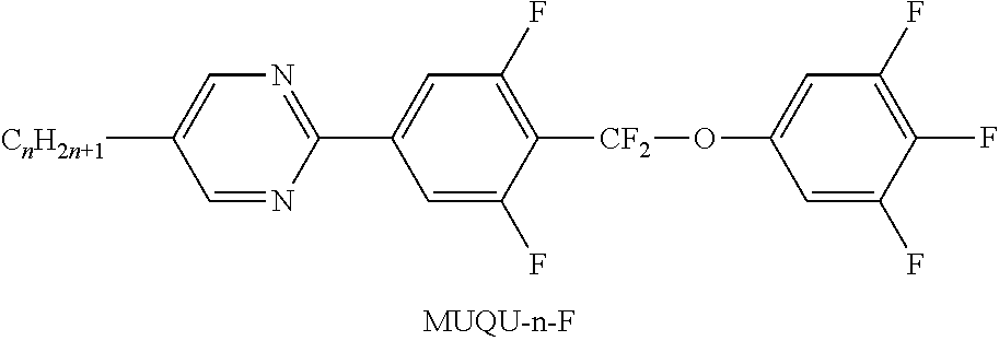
C1(F)=C([CF2]OC2=CC(F)=C(F)C(F)=C2)C(F)=CC(C2=NC=C([CnH2n+1])C=N2)=C1
